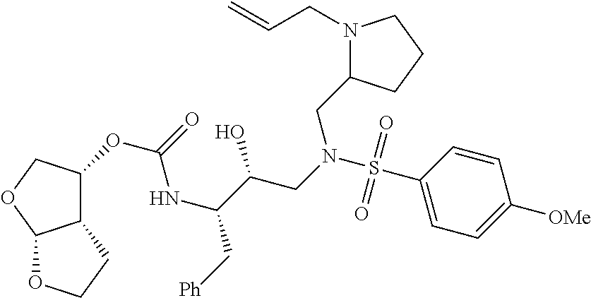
C1=CC(S(N(CC2N(CC=C)CCC2)CC(C(C[Ph])NC(=O)OC2C3C(OC2)OCC3)O)(=O)=O)=CC=C1[OMe]
